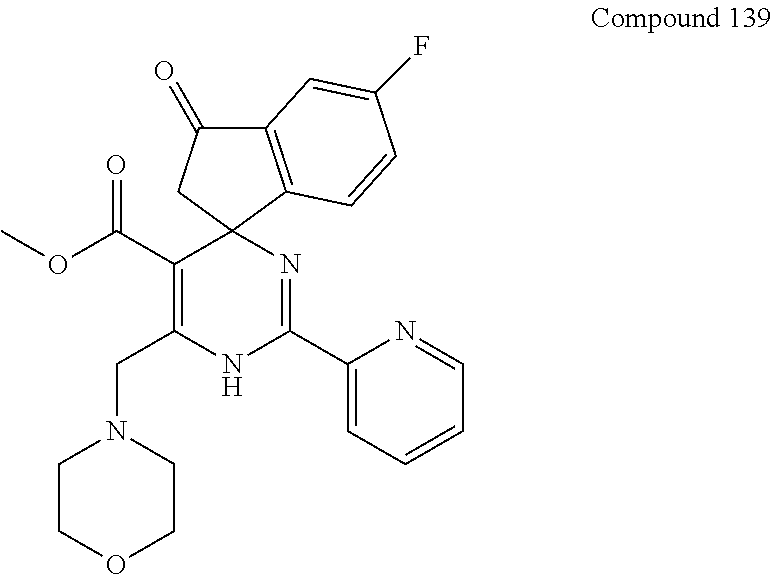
C1(C2=NC3(C(C(OC)=O)=C(CN4CCOCC4)N2)CC(=O)C2=C3C=CC(F)=C2)=CC=CC=N1
